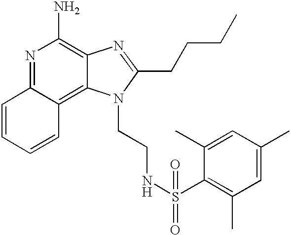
N1=C2C(=C3C(=C1N)N=C(CCCC)N3CCNS(C1=C(C)C=C(C)C=C1C)(=O)=O)C=CC=C2
